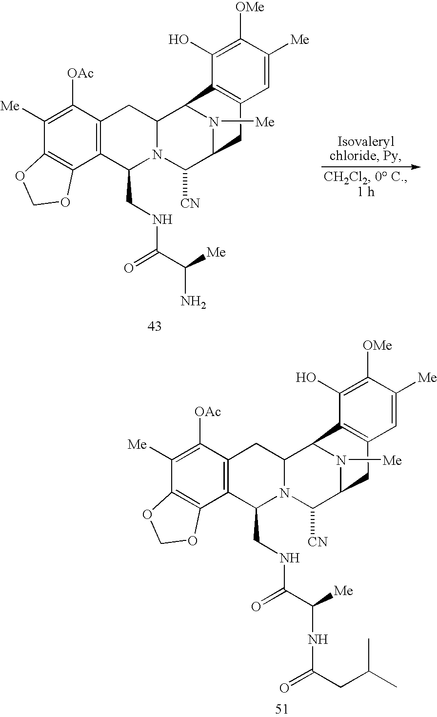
C12=C(C3C4N(C(CNC(C([Me])N)=O)C5=C(C([OAc])=C([Me])C6=C5OCO6)C4)C([CN])C(C1)N3[Me])C(O)=C([OMe])C([Me])=C2.C12=C(C3C4N(C(CNC(C([Me])NC(=O)CC(C)C)=O)C5=C(C([OAc])=C([Me])C6=C5OCO6)C4)C([CN])C(C1)N3[Me])C(O)=C([OMe])C([Me])=C2
